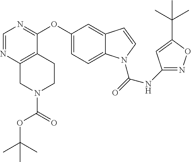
C1=NC2=C(C(OC3=CC=C4C(=C3)C=CN4C(NC3=NOC(C(C)(C)C)=C3)=O)=N1)CCN(C(OC(C)(C)C)=O)C2
